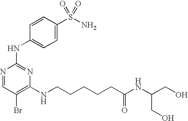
N1=CC(Br)=C(NCCCCCC(NC(CO)CO)=O)N=C1NC1=CC=C(S(N)(=O)=O)C=C1
